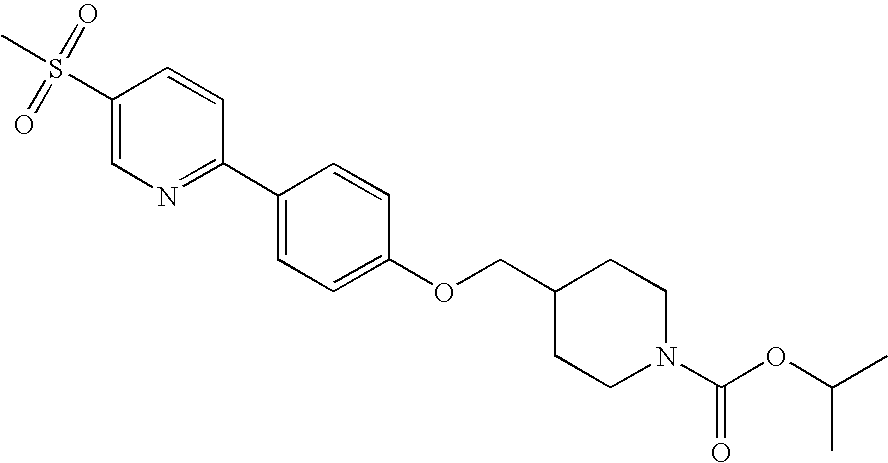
S(C1=CN=C(C2=CC=C(OCC3CCN(C(=O)OC(C)C)CC3)C=C2)C=C1)(C)(=O)=O
